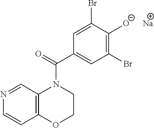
N1=CC2=C(C=C1)OCCN2C(C1=CC(Br)=C([O-])C(Br)=C1)=O.[Na]
